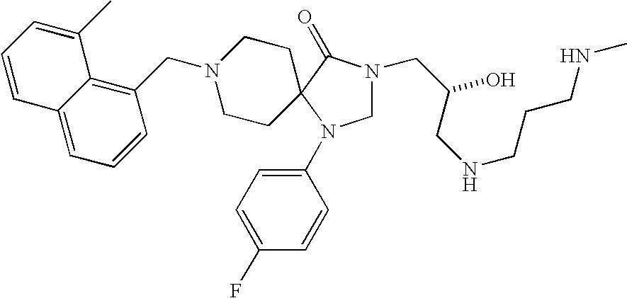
C1N(CC(O)CNCCCNC)C(=O)C2(N1C1=CC=C(F)C=C1)CCN(CC1=C3C(=CC=C1)C=CC=C3C)CC2
